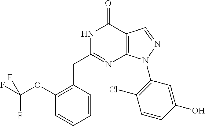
C1(OC(F)(F)F)=C(CC2=NC3=C(C(=O)N2)C=NN3C2=C(Cl)C=CC(O)=C2)C=CC=C1
